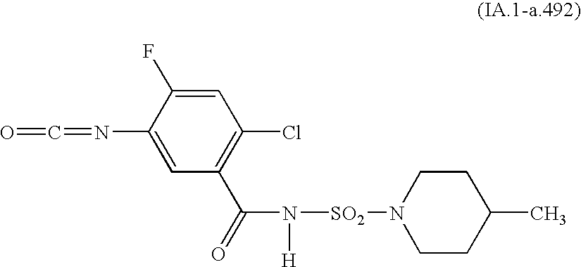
O=C=NC1=CC(C(=O)N([H])[SO2]N2CCC(C)CC2)=C(Cl)C=C1F
